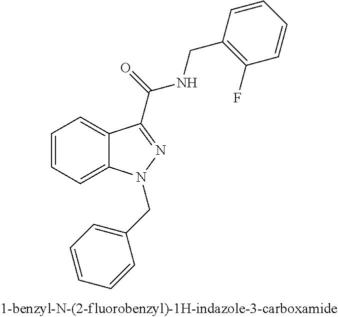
C1=CC=C2C(=C1)C(C(NCC1=C(F)C=CC=C1)=O)=NN2CC1=CC=CC=C1
